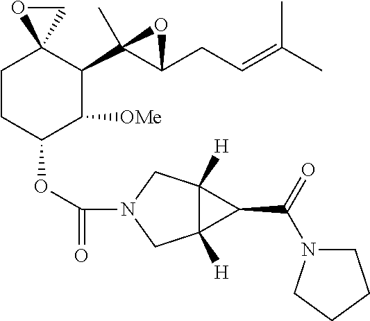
C1CC(OC(=O)N2CC3([H])C([H])(C2)C3C(=O)N2CCCC2)C([OMe])C(C2(C)C(CC=C(C)C)O2)C12CO2
